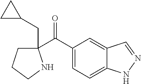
C1(C(C2=CC=C3C(=C2)C=NN3)=O)(CC2CC2)CCCN1
